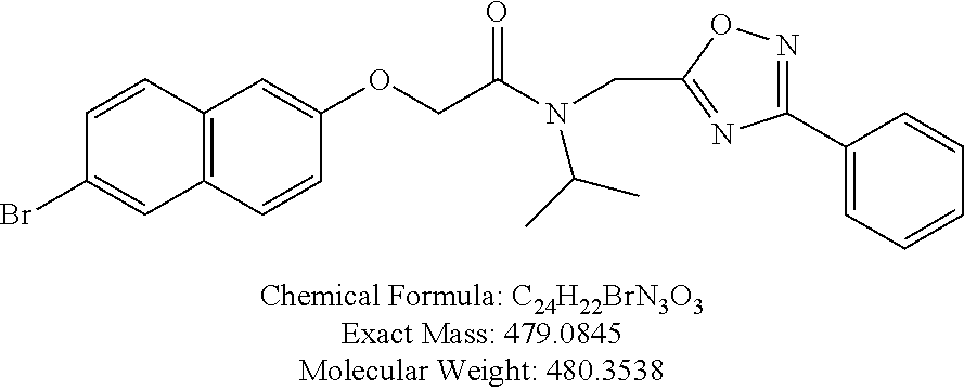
C12=C(C=CC(OCC(N(CC3=NC(C4=CC=CC=C4)=NO3)C(C)C)=O)=C1)C=C(Br)C=C2
